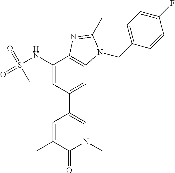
CC1=CC(C2=CC3=C(C(NS(=O)(=O)C)=C2)N=C(C)N3CC2=CC=C(F)C=C2)=CN(C)C1=O
